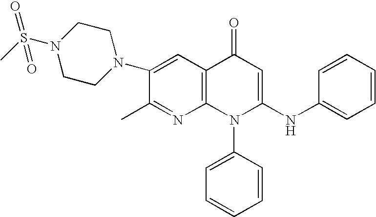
C1(C)=NC2=C(C=C1N1CCN(S(C)(=O)=O)CC1)C(=O)C=C(NC1=CC=CC=C1)N2C1=CC=CC=C1
